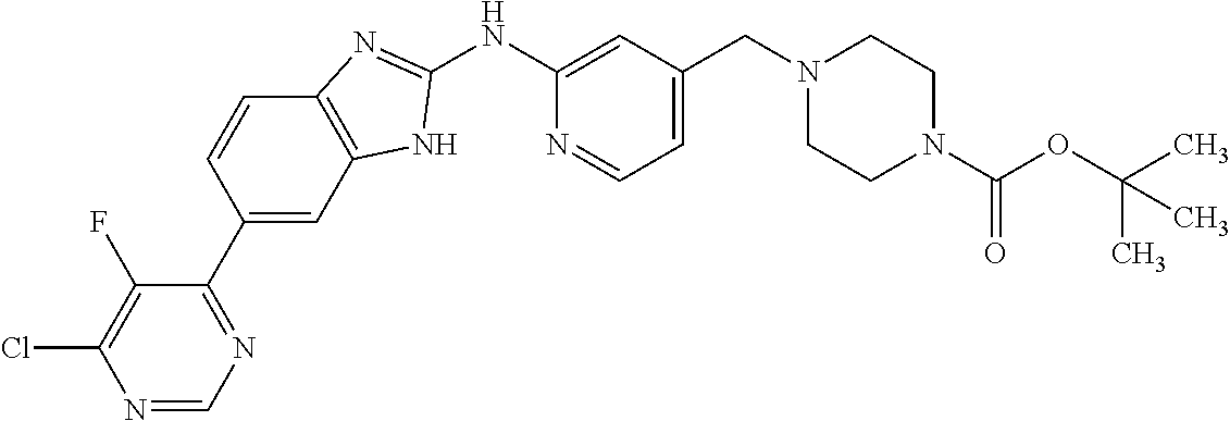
N1=CN=C(C2=CC3=C(C=C2)N=C(NC2=CC(CN4CCN(C(OC(C)(C)C)=O)CC4)=CC=N2)N3)C(F)=C1Cl
